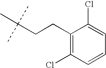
C(CCC1=C(Cl)C=CC=C1Cl)(C)(C)C
